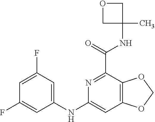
C1=C(F)C=C(NC2=CC3=C(C(C(=O)NC4(C)COC4)=N2)OCO3)C=C1F
